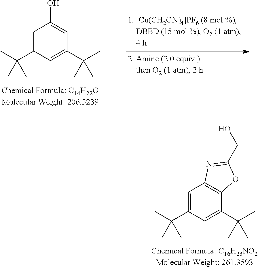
C1=C(C(C)(C)C)C=C(C(C)(C)C)C=C1O.C1=C(C(C)(C)C)C=C(C(C)(C)C)C2=C1N=C(CO)O2
